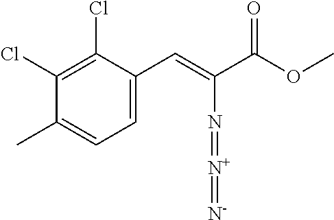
C1=C(C=C(C(OC)=O)N=[N+]=[N-])C(Cl)=C(Cl)C(C)=C1
